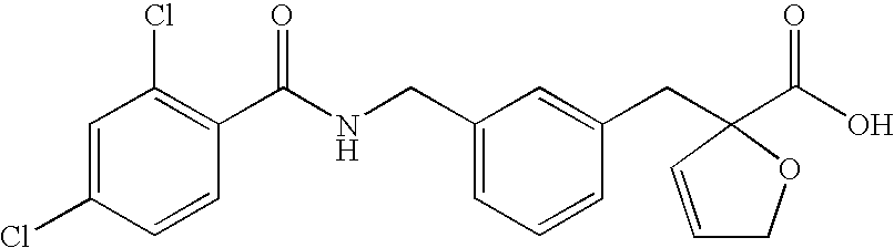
C1=C(Cl)C=CC(C(NCC2=CC=CC(CC3(C(O)=O)OCC=C3)=C2)=O)=C1Cl
